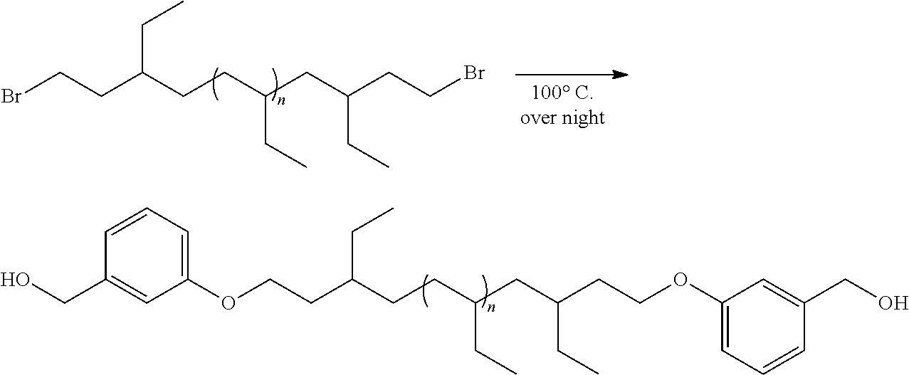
O(CCC(CCC(CC(CCOC1=CC=CC(CO)=C1)CC)CC)CC)C1=CC=CC(CO)=C1.BrCCC(CCC(CC(CCBr)CC)CC)CC
